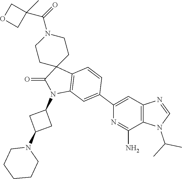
C1OCC1(C(N1CCC2(CC1)C(=O)N(C1CC(N3CCCCC3)C1)C1=C2C=CC(C2=CC3=C(C(N)=N2)N(C(C)C)C=N3)=C1)=O)C
